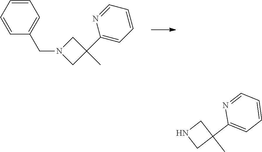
C1=CC=CC(CN2CC(C)(C3=CC=CC=N3)C2)=C1.N1CC(C)(C2=CC=CC=N2)C1
